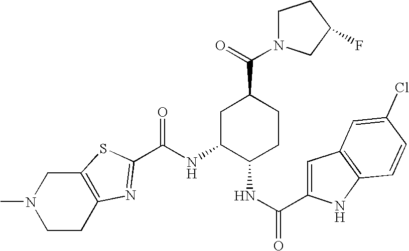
C12=C(SC(C(NC3C(NC(=O)C4=CC5=C(N4)C=CC(Cl)=C5)CCC(C(=O)N4CCC(F)C4)C3)=O)=N1)CN(C)CC2
